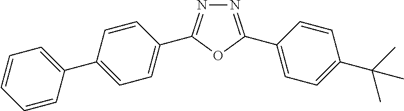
N1=C(C2=CC=C(C3=CC=CC=C3)C=C2)OC(C2=CC=C(C(C)(C)C)C=C2)=N1
